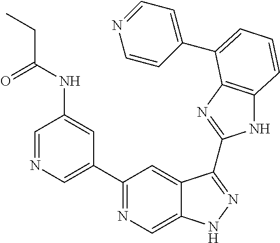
C1=NC=C(C2=NC=C3C(=C2)C(C2=NC4=C(N2)C=CC=C4C2=CC=NC=C2)=NN3)C=C1NC(CC)=O
